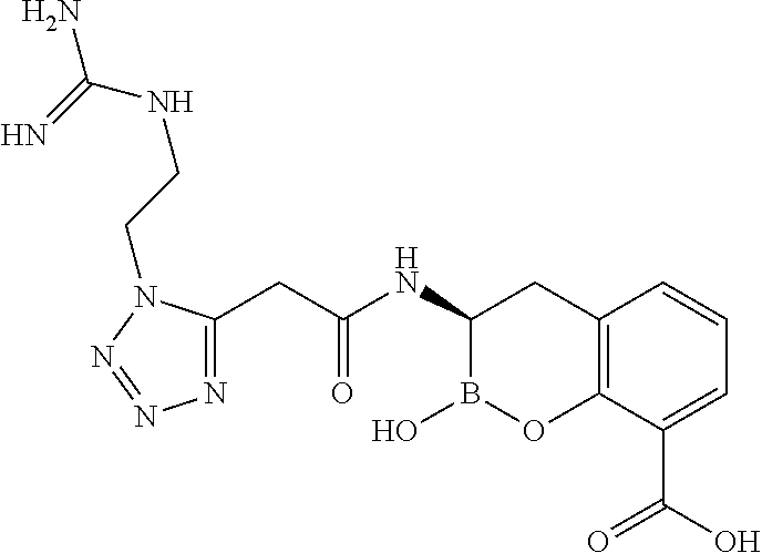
C12=C(C(C(O)=O)=CC=C1)OB(O)C(NC(CC1=NN=NN1CCNC(N)=N)=O)C2
